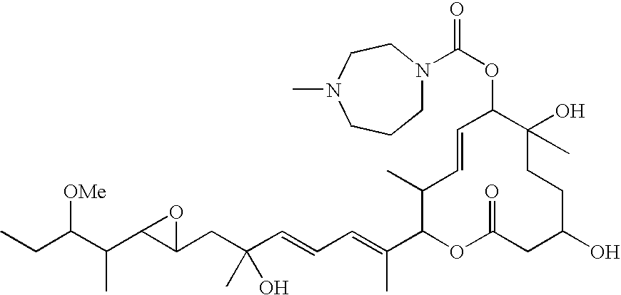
CCC(C(C1C(CC(C=CC=C(C2OC(=O)CC(O)CCC(O)(C)C(OC(=O)N3CCCN(C)CC3)C=CC2C)C)(O)C)O1)C)[OMe]
